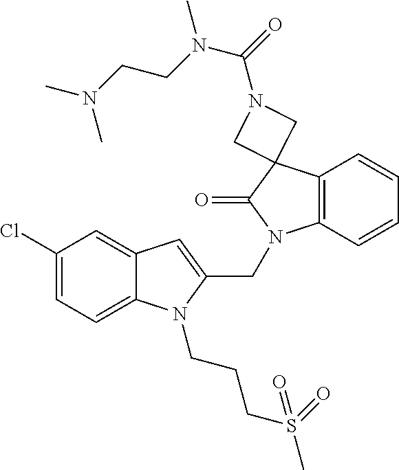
C1(Cl)=CC=C2C(=C1)C=C(CN1C3=C(C=CC=C3)C3(C1=O)CN(C(=O)N(C)CCN(C)C)C3)N2CCCS(C)(=O)=O
